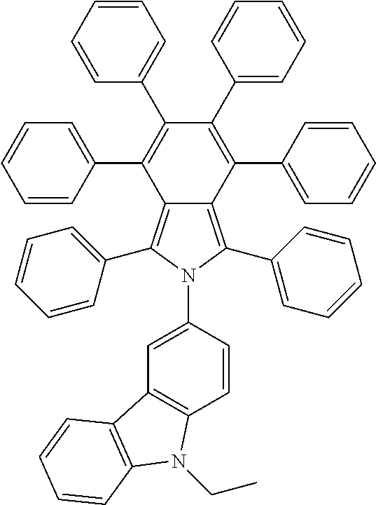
C1(C2=CC=CC=C2)=C(C2=CC=CC=C2)C2=C(C3=CC=CC=C3)N(C3=CC4=C(C=C3)N(CC)C3=C4C=CC=C3)C(C3=CC=CC=C3)=C2C(C2=CC=CC=C2)=C1C1=CC=CC=C1
